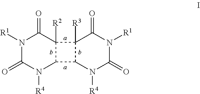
N1([R1])C(=O)N([R4])C2C([R2])(C1=O)C1([R3])C2N([R4])C(=O)N([R1])C1=O
